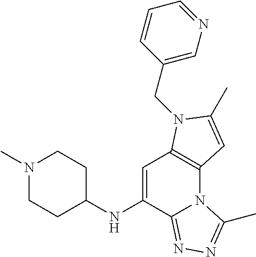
C12=C(N(CC3=CN=CC=C3)C(C)=C1)C=C(NC1CCN(C)CC1)C1=NN=C(C)N21
